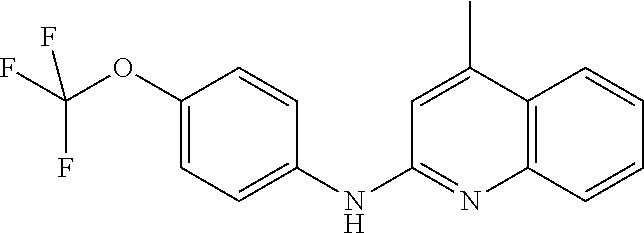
C1(OC(F)(F)F)=CC=C(NC2=NC3=C(C(C)=C2)C=CC=C3)C=C1
